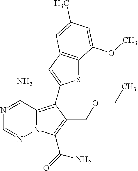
N1=C(N)C2=C(C3=CC4=C(S3)C(OC)=CC(C)=C4)C(COCC)=C(C(N)=O)N2N=C1
